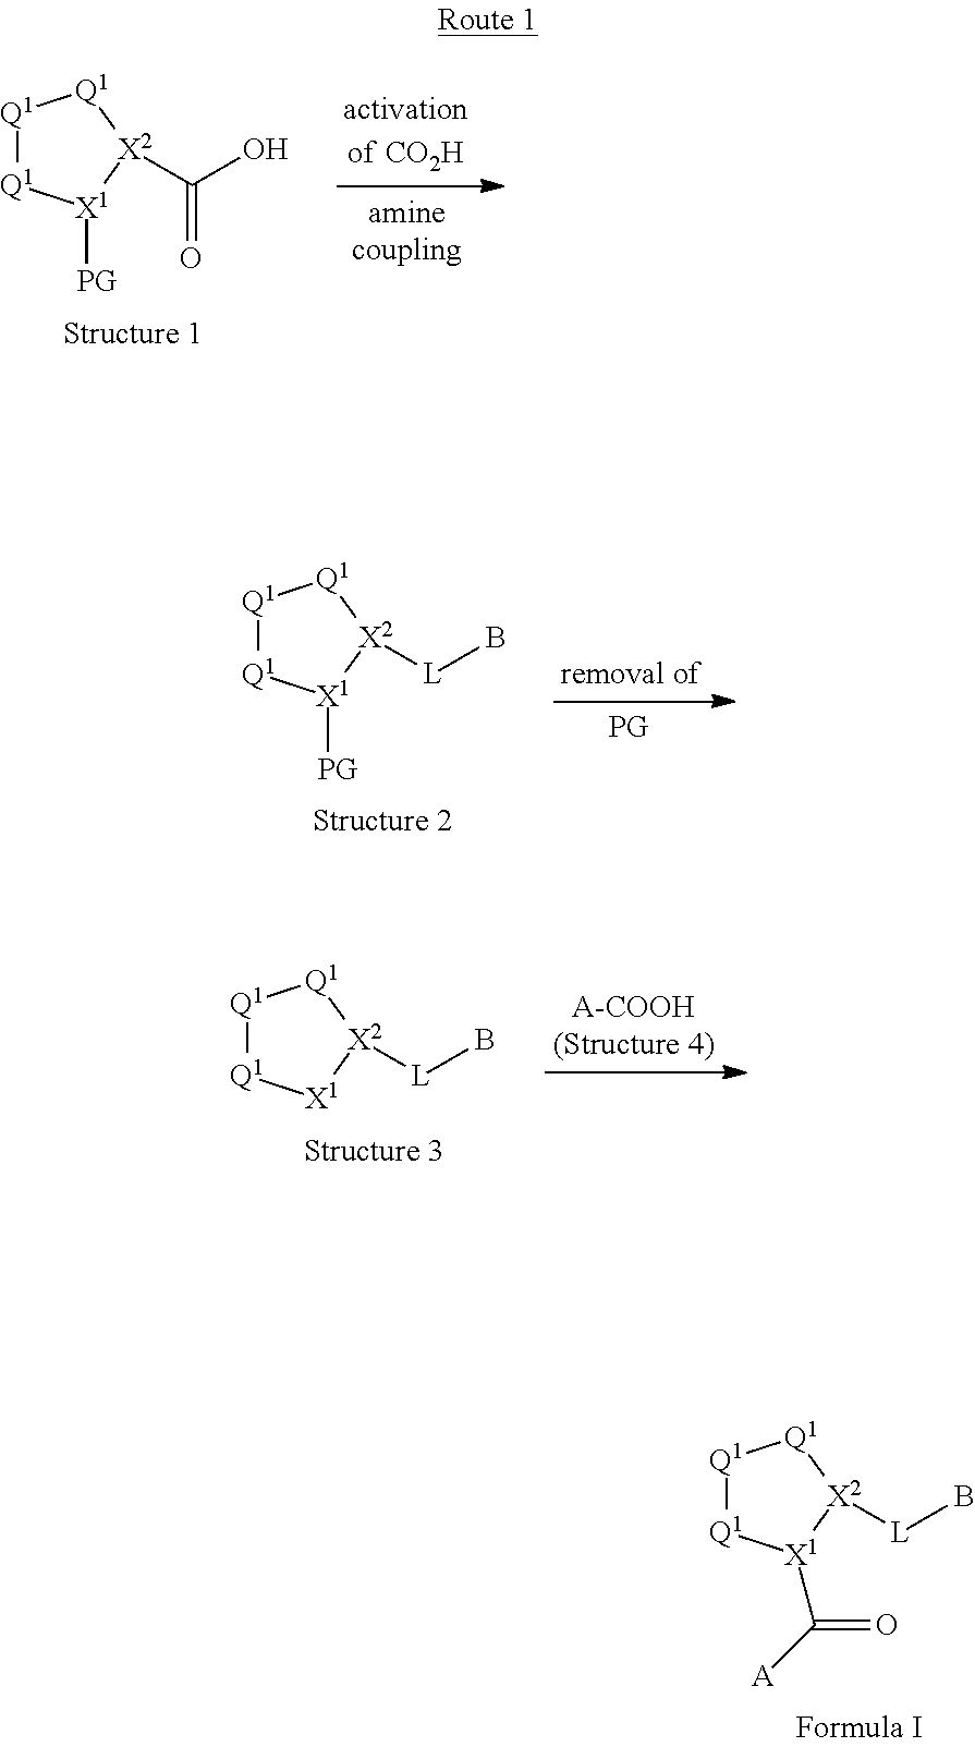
[Q1]1[Q1][X1](C([A])=O)[X2]([L]B)[Q1]1.[Q1]1[Q1][X1]([PG])[X2]([L]B)[Q1]1.[Q1]1[Q1][X1][X2]([L]B)[Q1]1.[Q1]1[Q1][X1]([PG])[X2](C(O)=O)[Q1]1
